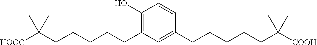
C1(O)=C(CCCCCC([HOOC])(C)C)C=C(CCCCCC([COOH])(C)C)C=C1
